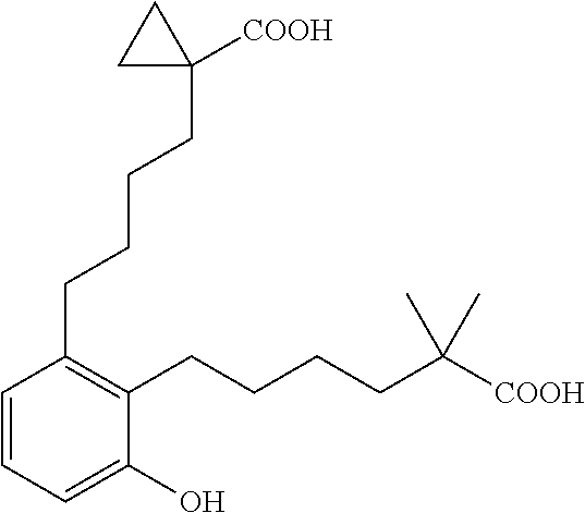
C1=CC=C(O)C(CCCCC([COOH])(C)C)=C1CCCCC1([COOH])CC1
